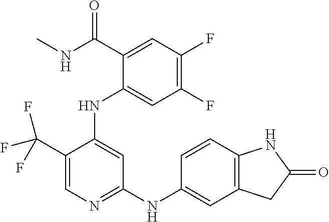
C1(C(F)(F)F)=CN=C(NC2=CC3=C(C=C2)NC(=O)C3)C=C1NC1=CC(F)=C(F)C=C1C(=O)NC
